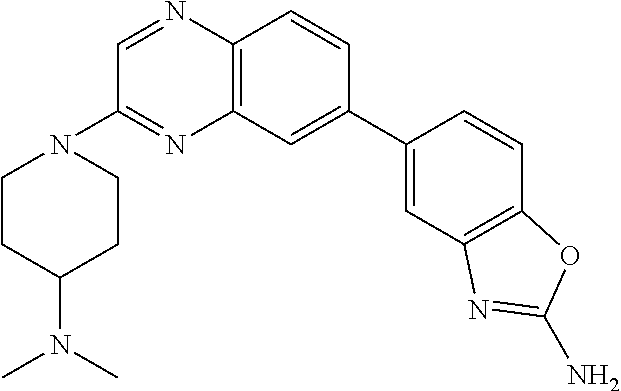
C1=C(C2=CC3=C(N=CC(N4CCC(N(C)C)CC4)=N3)C=C2)C=CC2=C1N=C(N)O2
